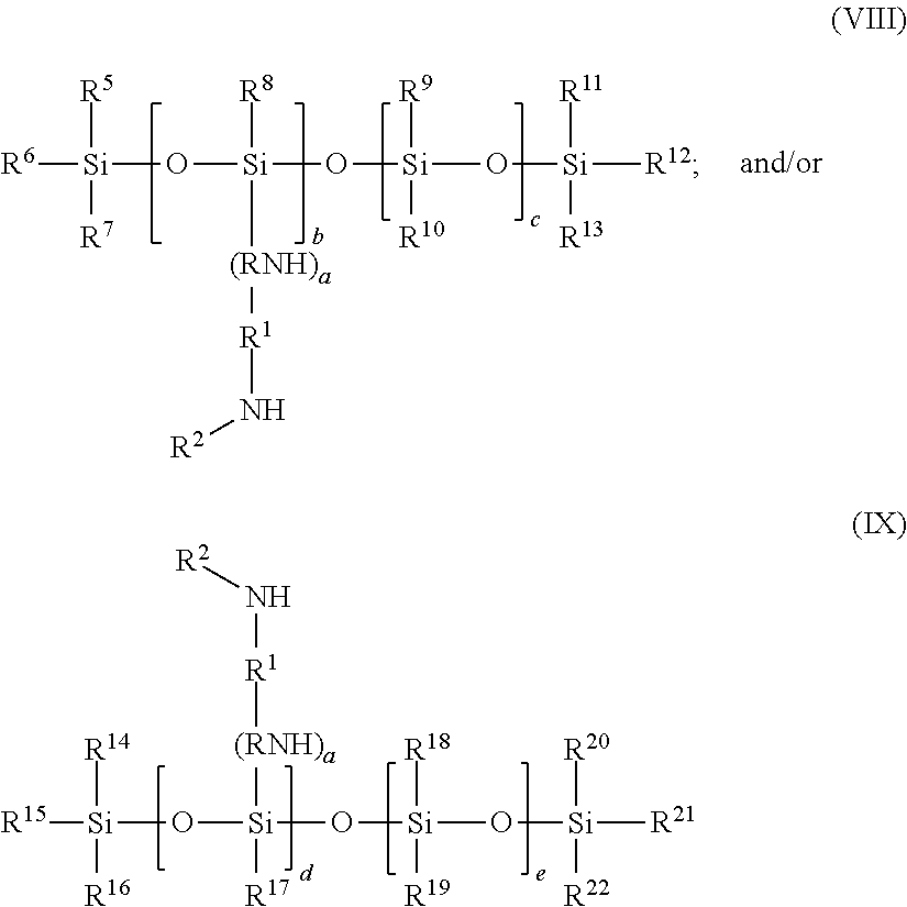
[R6][Si](O[Si](O[Si](O[Si]([R12])([R11])[R13])([R9])[R10])([R8])[(RNH)a][R1]N[R2])([R5])[R7].[R15][Si](O[Si](O[Si](O[Si]([R21])([R20])[R22])([R18])[R19])([R17])[(RNH)a][R1]N[R2])([R14])[R16]
